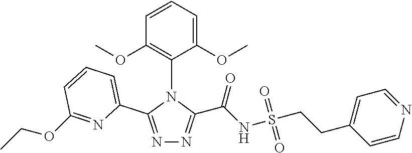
C1=CC(OC)=C(N2C(C3=CC=CC(OCC)=N3)=NN=C2C(NS(CCC2=CC=NC=C2)(=O)=O)=O)C(OC)=C1
